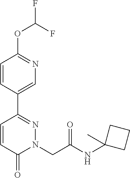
C1=CC(C2=NN(CC(NC3(C)CCC3)=O)C(=O)C=C2)=CN=C1OC(F)F
